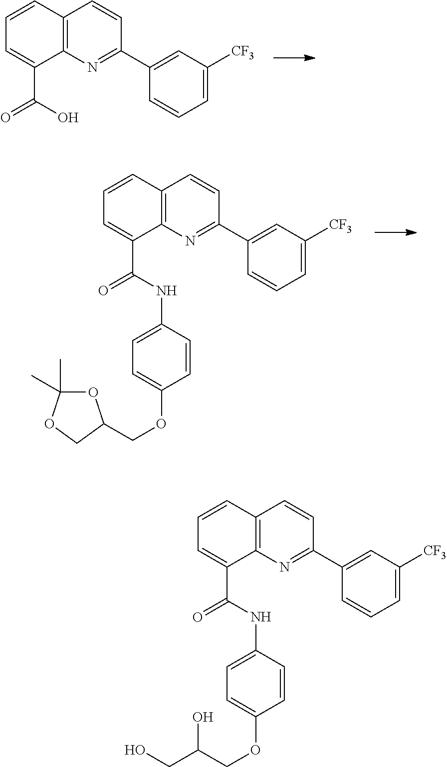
C1=CC2=C(C(C(=O)O)=C1)N=C(C1=CC([CF3])=CC=C1)C=C2.C1=CC2=C(C(C(=O)NC3=CC=C(OCC4OC(C)(C)OC4)C=C3)=C1)N=C(C1=CC([CF3])=CC=C1)C=C2.C1=CC2=C(C(C(=O)NC3=CC=C(OCC(O)CO)C=C3)=C1)N=C(C1=CC([CF3])=CC=C1)C=C2
